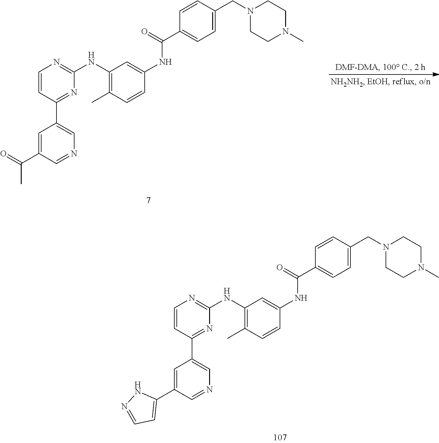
C1=C(C(=O)C)C=NC=C1C1=NC(NC2=C(C)C=CC(NC(C3=CC=C(CN4CCN(C)CC4)C=C3)=O)=C2)=NC=C1.C1=C(C2=CC=NN2)C=NC=C1C1=NC(NC2=C(C)C=CC(NC(C3=CC=C(CN4CCN(C)CC4)C=C3)=O)=C2)=NC=C1
